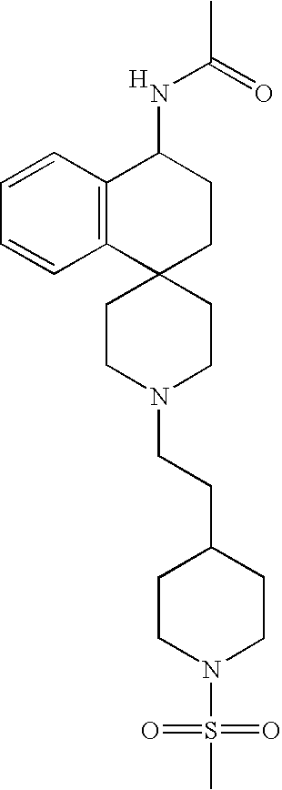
C1CN(CCC2CCN(S(C)(=O)=O)CC2)CCC12CCC(NC(C)=O)C1=C2C=CC=C1.[H]
